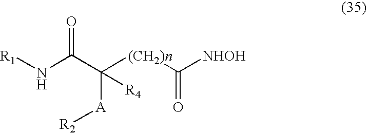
[R1]NC(C([R4])([A][R2])[(CH2)n]C([NHOH])=O)=O
